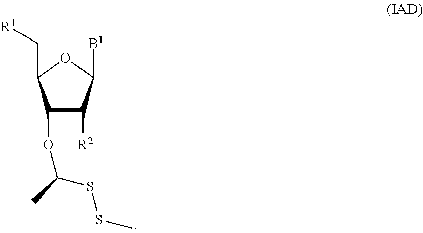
O1C(C[R1])C(OC(SSC)C)C([R2])C1[B1]
